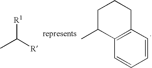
CC([R])[R1].C1C(C)C2=C(CC1)C=CC=C2
